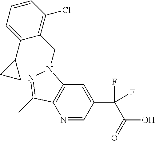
N1=CC(C(C(O)=O)(F)F)=CC2=C1C(C)=NN2CC1=C(Cl)C=CC=C1C1CC1
